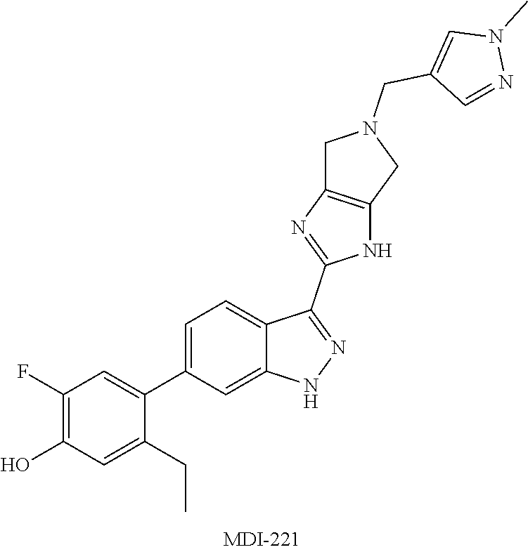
C1(F)=C(O)C=C(CC)C(C2=CC=C3C(=C2)NN=C3C2=NC3=C(N2)CN(CC2=CN(C)N=C2)C3)=C1
